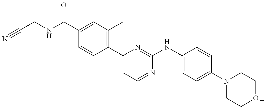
C1(C(NCC#N)=O)=CC(C)=C(C2=CC=NC(NC3=CC=C(N4CCOCC4)C=C3)=N2)C=C1
